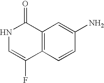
N1C=C(F)C2=C(C1=O)C=C(N)C=C2
